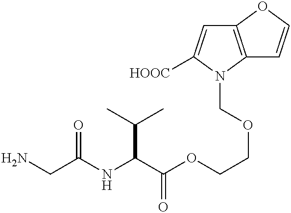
NCC(NC(C(OCCOCN1C2=C(C=C1[HOOC])OC=C2)=O)C(C)C)=O
